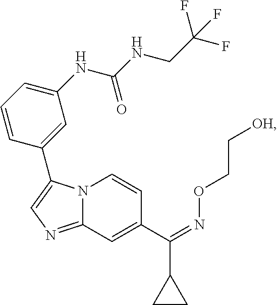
N12C(=NC=C1C1=CC(NC(NCC(F)(F)F)=O)=CC=C1)C=C(C(=NOCC[OH])C1CC1)C=C2
